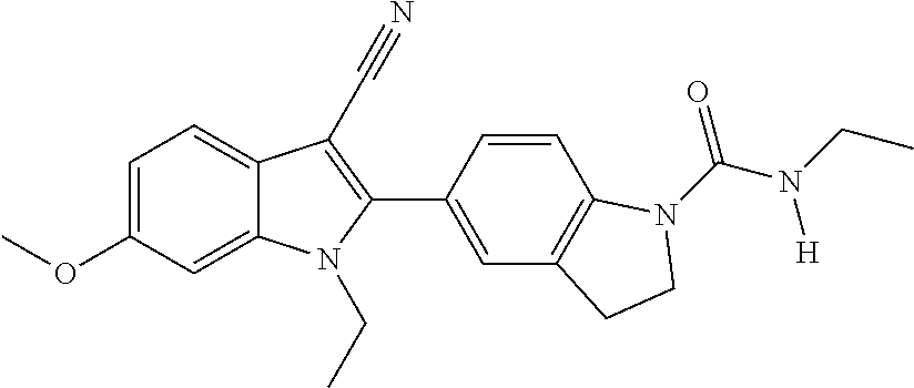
C1=C(OC)C=C2C(=C1)C(C#N)=C(C1=CC3=C(C=C1)N(C(N(CC)[H])=O)CC3)N2CC
